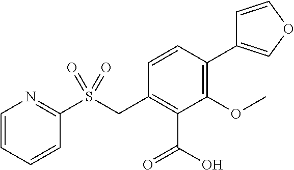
C1=CC=CC(S(CC2=C(C(=O)O)C(OC)=C(C3=COC=C3)C=C2)(=O)=O)=N1
